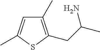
C1(C)=C(CC(C)N)SC(C)=C1
